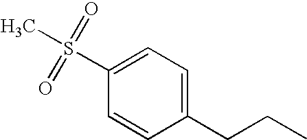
C1=C(S(C)(=O)=O)C=CC(CCC)=C1
